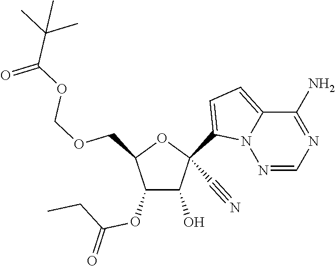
O(CC1C(OC(CC)=O)C(O)C(C#N)(C2=CC=C3N2N=CN=C3N)O1)COC(C(C)(C)C)=O
